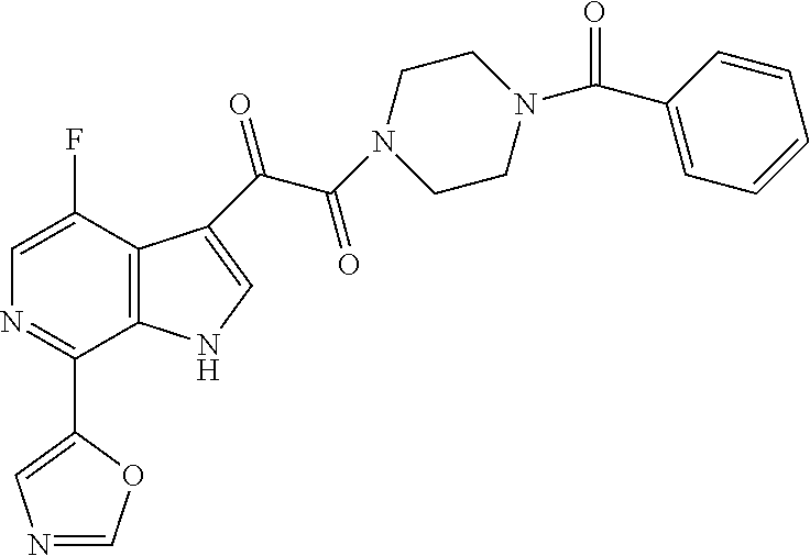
C12=C(C(C(C(N3CCN(C(C4=CC=CC=C4)=O)CC3)=O)=O)=CN1)C(F)=CN=C2C1=CN=CO1
